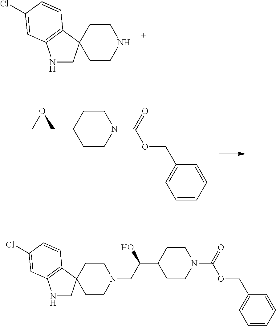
C1CNCCC12CNC1=C2C=CC(Cl)=C1.C1CN(C(OCC2=CC=CC=C2)=O)CCC1C1OC1.C1CN(C(OCC2=CC=CC=C2)=O)CCC1C(O)CN1CCC2(CC1)CNC1=C2C=CC(Cl)=C1
